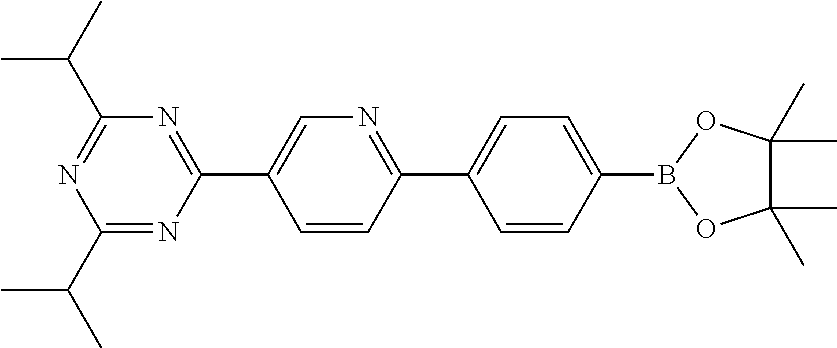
C1(C(C)C)=NC(C2=CN=C(C3=CC=C(B4OC(C)(C)C(C)(C)O4)C=C3)C=C2)=NC(C(C)C)=N1
